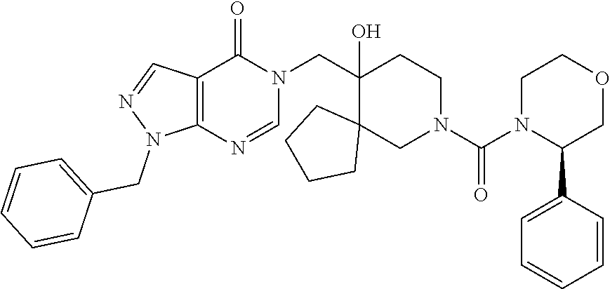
C12=C(N=CN(CC3(O)C4(CN(C(N5C(C6=CC=CC=C6)COCC5)=O)CC3)CCCC4)C1=O)N(CC1=CC=CC=C1)N=C2
